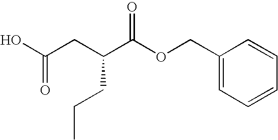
OC(CC(C(OCC1=CC=CC=C1)=O)CCC)=O
